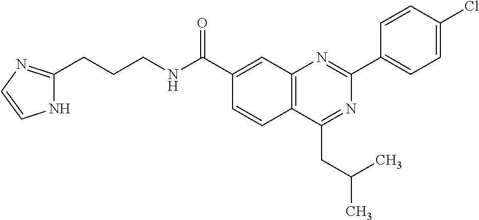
C1(C(NCCCC2=NC=CN2)=O)=CC2=C(C=C1)C(CC(C)C)=NC(C1=CC=C(Cl)C=C1)=N2
